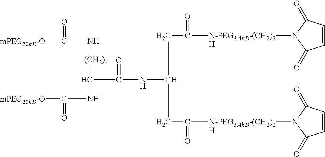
C(N[(CH2)4]C(NC([mPEG20kD-O])=O)C(NC(CC([N-PEG3.4kD-(CH2)2H]N1C(=O)C=CC1=O)=O)CC([N-PEG3.4kD-(CH2)2H]N1C(=O)C=CC1=O)=O)=O)(=O)[mPEG20kD-O]
